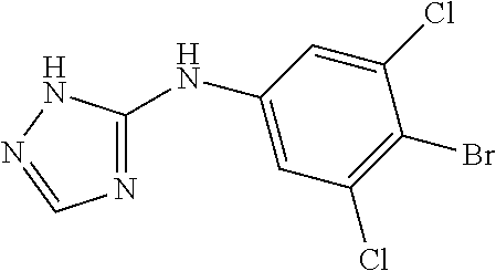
C1=C(NC2=NC=NN2)C=C(Cl)C(Br)=C1Cl
